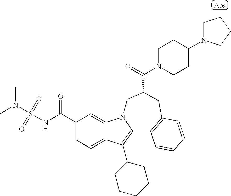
C1(C(NS(N(C)C)(=O)=O)=O)=CC=C2C(=C1)N1C(=C2C2CCCCC2)C2=C(CC(C(=O)N3CCC(N4CCCC4)CC3)C1)C=CC=C2
